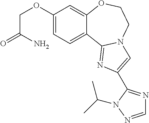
C1(OCC(=O)N)=CC=C2C(=C1)OCCN1C2=NC(C2=NC=NN2C(C)C)=C1
